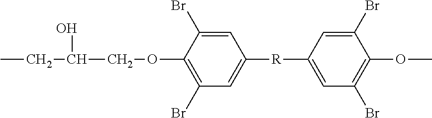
CCC(COC1=C(Br)C=C([R]C2=CC(Br)=C(OC)C(Br)=C2)C=C1Br)O
